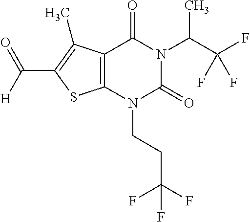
C12=C(N(CCC(F)(F)F)C(=O)N(C(C(F)(F)F)C)C1=O)SC(C([H])=O)=C2C
